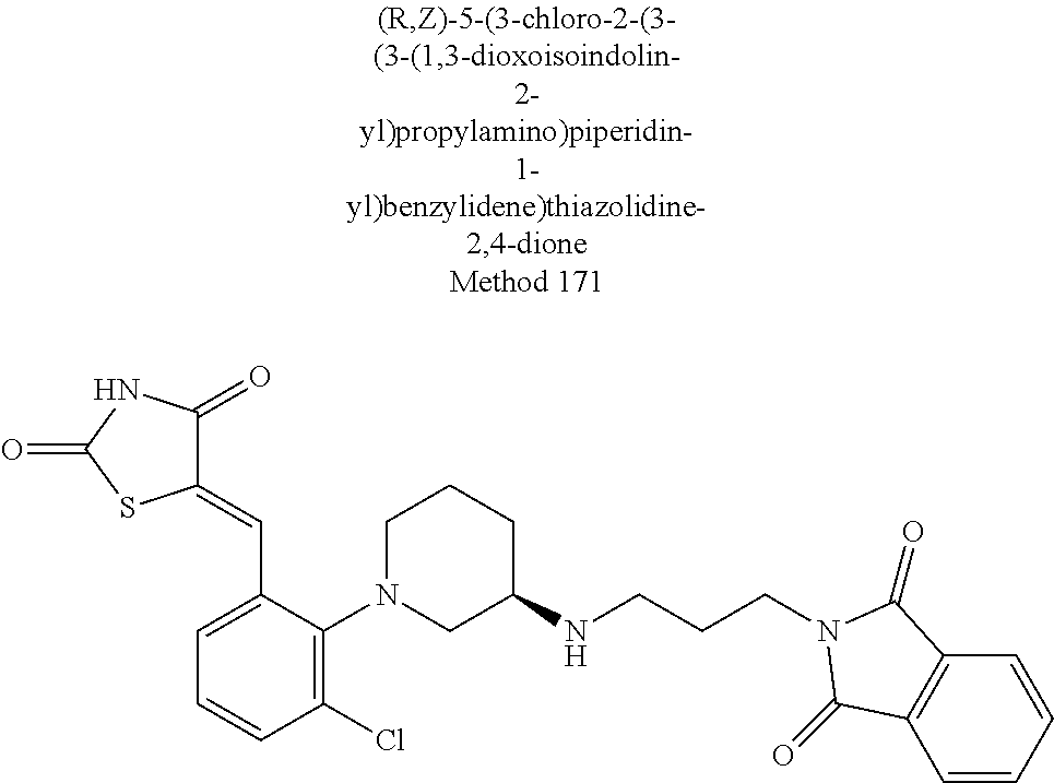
C1(=CC2=CC=CC(Cl)=C2N2CC(NCCCN3C(=O)C4=C(C=CC=C4)C3=O)CCC2)C(=O)NC(=O)S1
